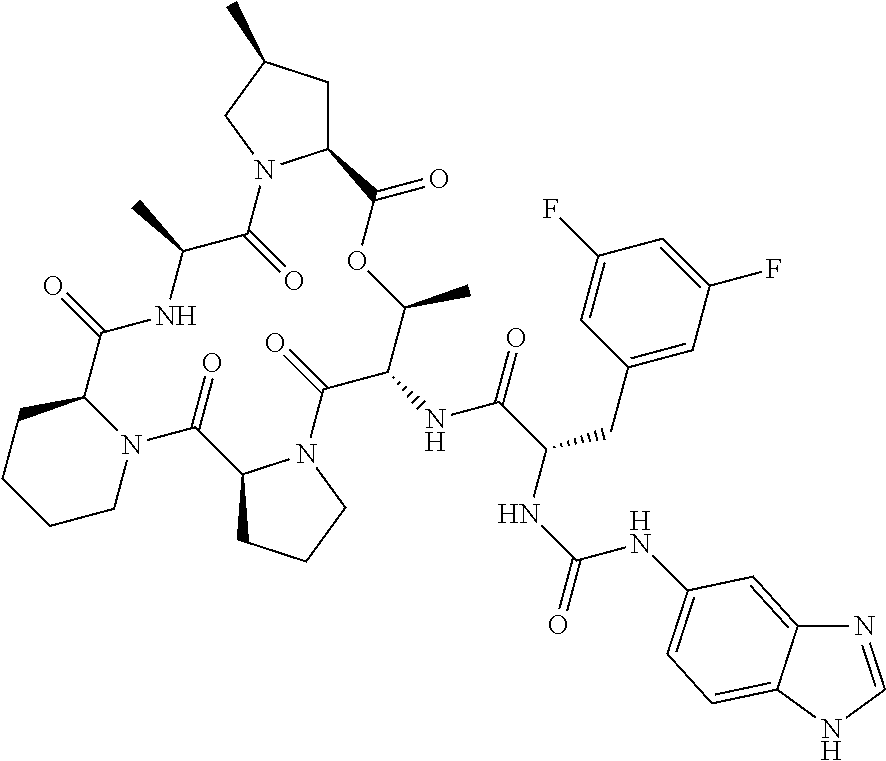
C12CC(C)CN1C(=O)C(C)NC(=O)C1CCCCN1C(=O)C1CCCN1C(=O)C(NC(=O)C(CC1=CC(F)=CC(F)=C1)NC(=O)NC1=CC=C3C(=C1)N=CN3)C(C)OC2=O
